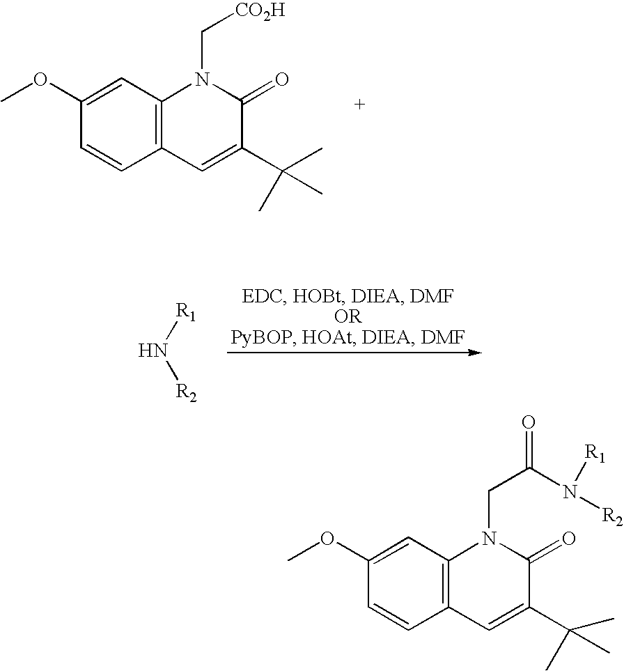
C12=C(C=C(OC)C=C1)N(C[CO2H])C(=O)C(C(C)(C)C)=C2.[R1]N[R2].C12=C(C=C(OC)C=C1)N(CC(=O)N([R2])[R1])C(=O)C(C(C)(C)C)=C2
